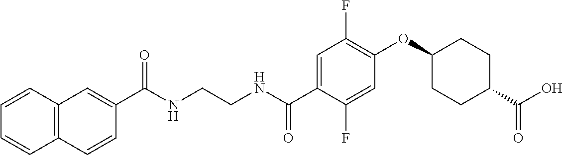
C(NCCNC(C1=CC(F)=C(OC2CCC(C(O)=O)CC2)C=C1F)=O)(=O)C1=CC2=C(C=C1)C=CC=C2
